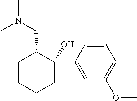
C1CCCC(C2=CC(OC)=CC=C2)(O)C1CN(C)C
